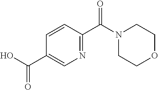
C1=CC(C(N2CCOCC2)=O)=NC=C1C(O)=O
